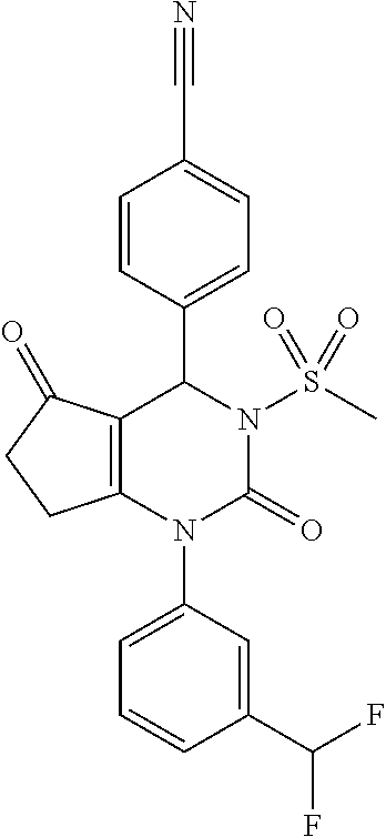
C12=C(N(C3=CC=CC(C(F)F)=C3)C(=O)N(S(C)(=O)=O)C1C1=CC=C(C#N)C=C1)CCC2=O
